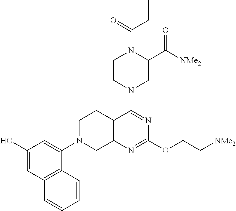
C12=C(N=C(OCC[NMe2])N=C1N1CC(C([NMe2])=O)N(C(=O)C=C)CC1)CN(C1=CC(O)=CC3=C1C=CC=C3)CC2
